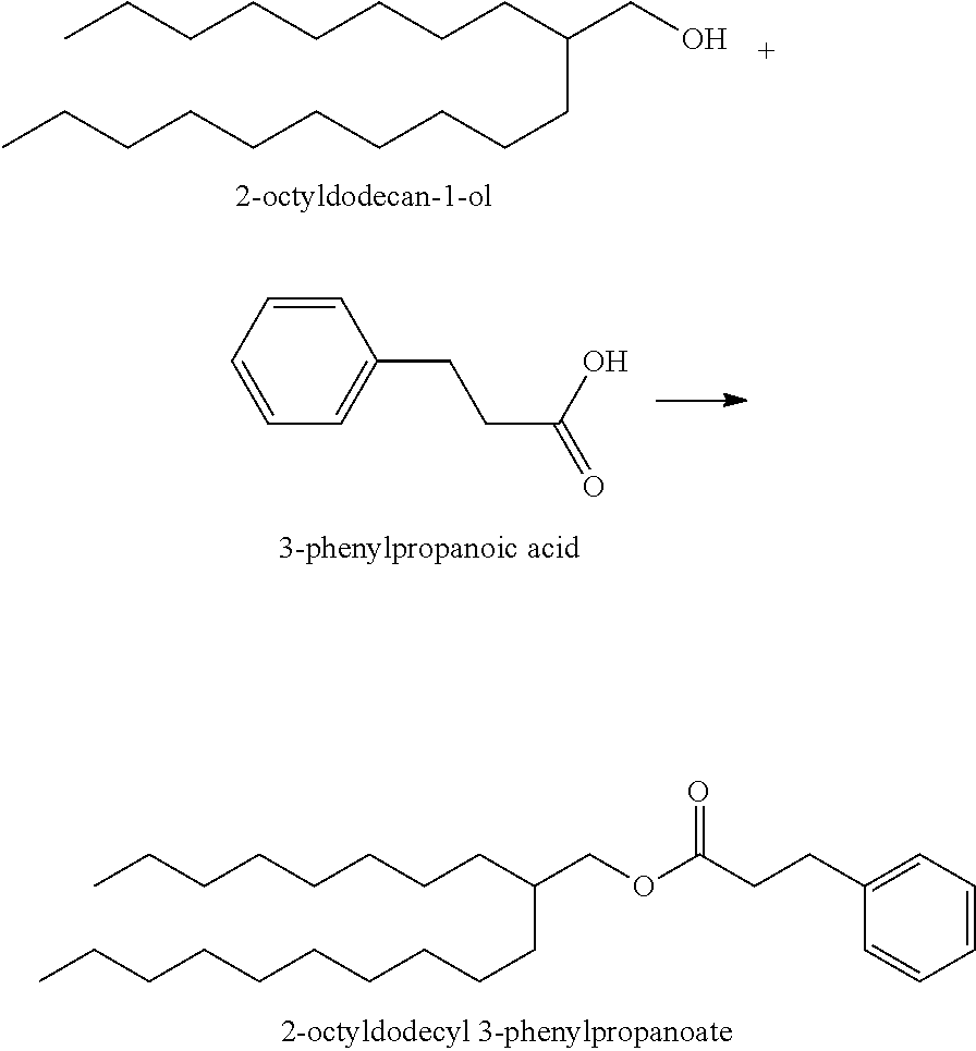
CCCCCCCCC(CO)CCCCCCCCCC.CCCCCCCCC(COC(CCC1=CC=CC=C1)=O)CCCCCCCCCC.C1=CC=CC(CCC(O)=O)=C1
